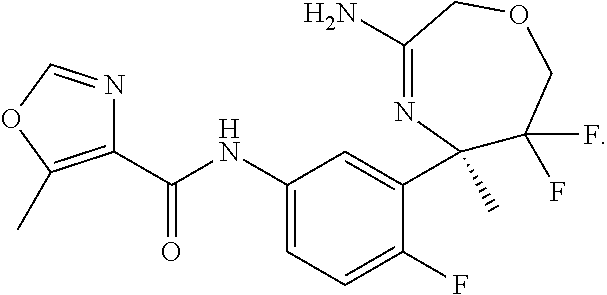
C1(NC(C2=C(C)OC=N2)=O)=CC=C(F)C(C2(C)C(F)(F)COCC(N)=N2)=C1
